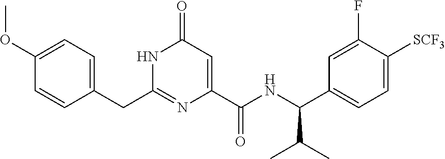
C(C1=CC=C(OC)C=C1)C1=NC(C(NC(C2=CC=C([SCF3])C(F)=C2)C(C)C)=O)=CC(=O)N1
